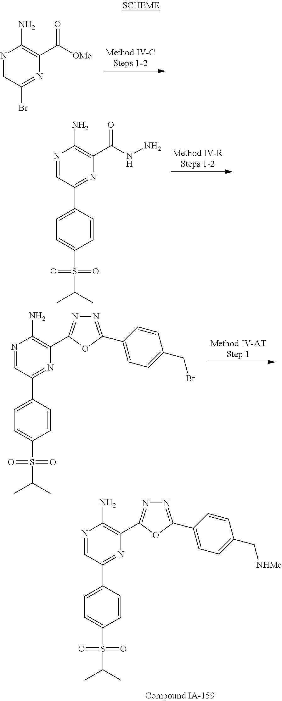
N1=CC(Br)=NC(C([OMe])=O)=C1N.N1=CC(C2=CC=C(S(=O)(=O)C(C)C)C=C2)=NC(C(NN)=O)=C1N.N1=CC(C2=CC=C(S(=O)(=O)C(C)C)C=C2)=NC(C2=NN=C(C3=CC=C(CBr)C=C3)O2)=C1N.N1=CC(C2=CC=C(S(=O)(=O)C(C)C)C=C2)=NC(C2=NN=C(C3=CC=C(C[NHMe])C=C3)O2)=C1N
